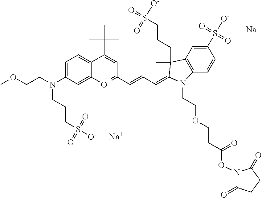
COCCN(C1=CC=C2C(=C1)[O+]=C(C=CC=C1C(C)(CCCS(=O)([O-])=O)C3=C(C=CC(S([O-])(=O)=O)=C3)N1CCOCCC(ON1C(=O)CCC1=O)=O)C=C2C(C)(C)C)CCCS([O-])(=O)=O.[Na].[Na]
